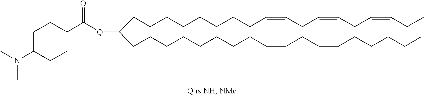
C(=CCCCCCCCCC(CCCCCCCCC=CCC=CCCCCC)[Q]C(C1CCC(N(C)C)CC1)=O)CC=CCC=CCC
